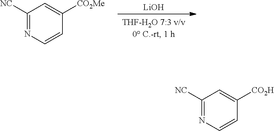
[LiOH].C1([NC])=NC=CC([CO2Me])=C1.C1([NC])=NC=CC([CO2H])=C1
